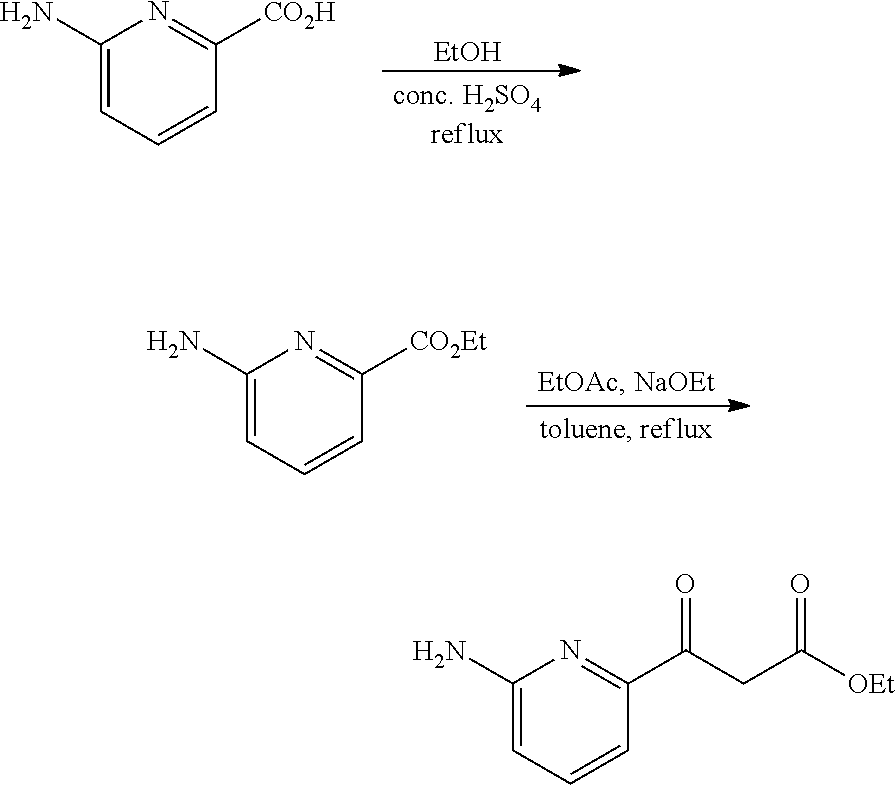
[EtOH].C1(N)=CC=CC([CO2H])=N1.C1(N)=CC=CC([CO2Et])=N1.C1(N)=CC=CC(C(CC([OEt])=O)=O)=N1
